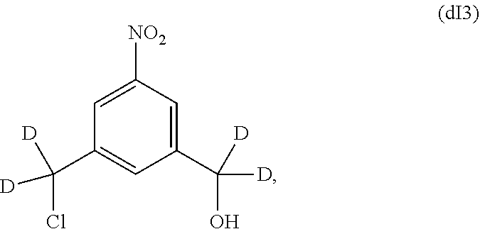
C1(C([D])(O)[D])=CC([NO2])=CC(C([D])([D])Cl)=C1
